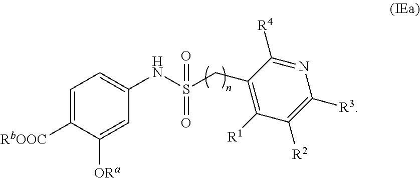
C1=C([RbOOC])C([ORa])=CC(NS(CC2=C([R1])C([R2])=C([R3])N=C2[R4])(=O)=O)=C1
